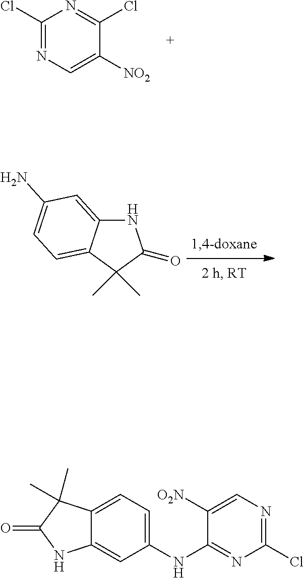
C1(Cl)=NC=C([NO2])C(Cl)=N1.N1C2=CC(N)=CC=C2C(C)(C)C1=O.C12=CC=C(NC3=NC(Cl)=NC=C3[O2N])C=C1NC(=O)C2(C)C
